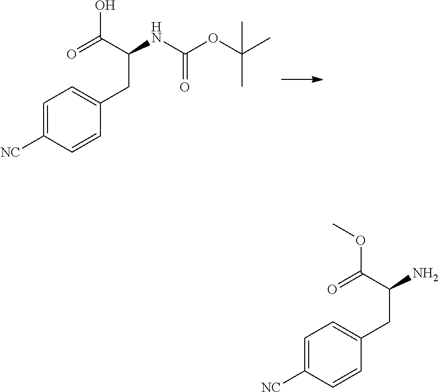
OC(C(NC(OC(C)(C)C)=O)CC1=CC=C([NC])C=C1)=O.O(C(C(N)CC1=CC=C([NC])C=C1)=O)C
